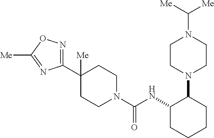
C1(C2([Me])CCN(C(NC3CCCCC3N3CCN(C([Me])[Me])CC3)=O)CC2)=NOC([Me])=N1
